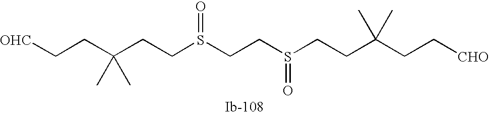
C(CCS(=O)CCS(=O)CCC(C)(C)CC[CHO])(C)(CC[OHC])C
